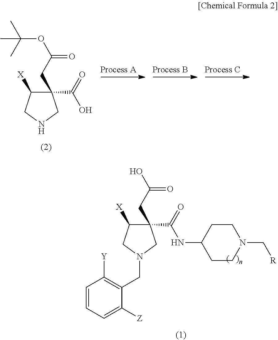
C1(C(=O)O)(CC(=O)OC(C)(C)C)C([X])CNC1.C1(C(=O)NC2CCN(C[R])CC2)(CC(=O)O)C([X])CN(CC2=C([Y])C=CC=C2[Z])C1
